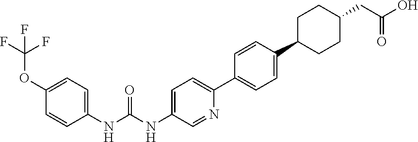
C1=C(NC(NC2=CC=C(OC(F)(F)F)C=C2)=O)C=NC(C2=CC=C(C3CCC(CC(O)=O)CC3)C=C2)=C1
